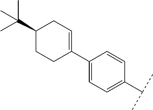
C1(C2=CCC(C(C)(C)C)CC2)=CC=C(C(C)C)C=C1
